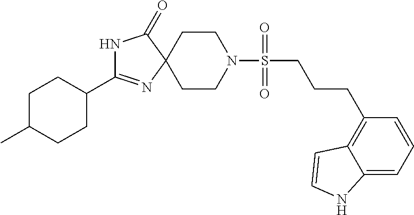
N1C(=O)C2(N=C1C1CCC(C)CC1)CCN(S(=O)(=O)CCCC1=C3C(=CC=C1)NC=C3)CC2
